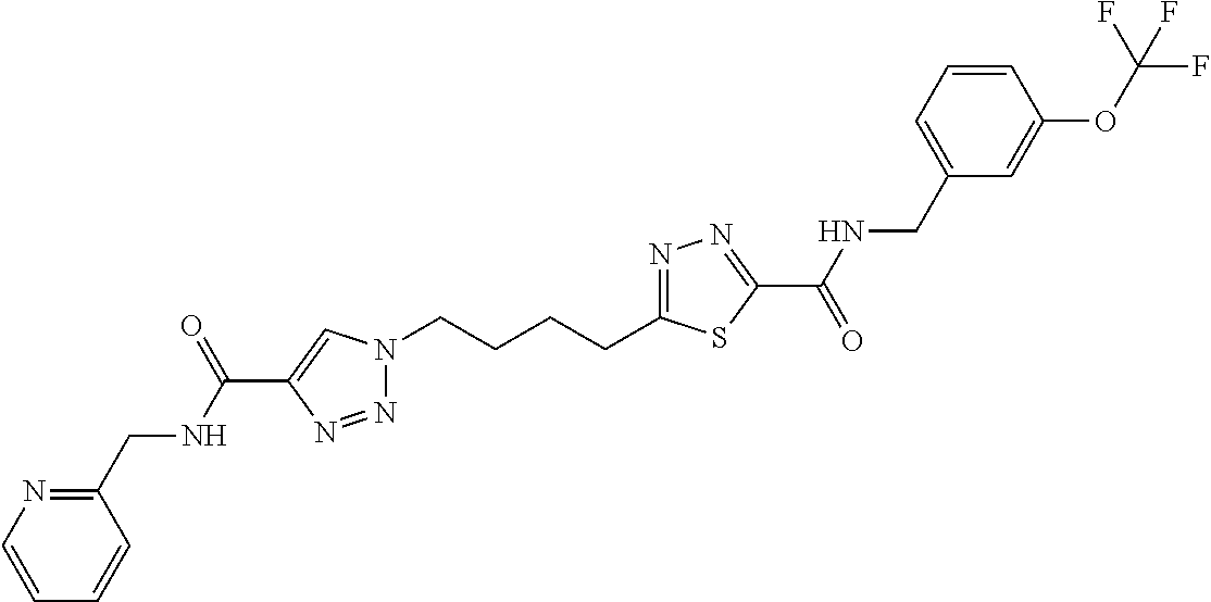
N1(CCCCC2=NN=C(C(=O)NCC3=CC=CC(OC(F)(F)F)=C3)S2)N=NC(C(NCC2=NC=CC=C2)=O)=C1
